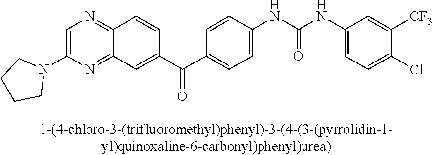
[CF3]C1=CC(NC(NC2=CC=C(C(C3=CC4=NC(N5CCCC5)=CN=C4C=C3)=O)C=C2)=O)=CC=C1Cl
